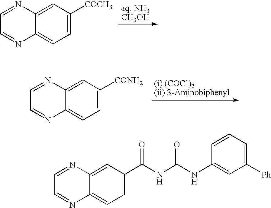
C1=C([COCH3])C=C2C(=C1)N=CC=N2.C1=C([CONH2])C=C2C(=C1)N=CC=N2.C1=C(C(=O)NC(NC2=CC([Ph])=CC=C2)=O)C=C2C(=C1)N=CC=N2
